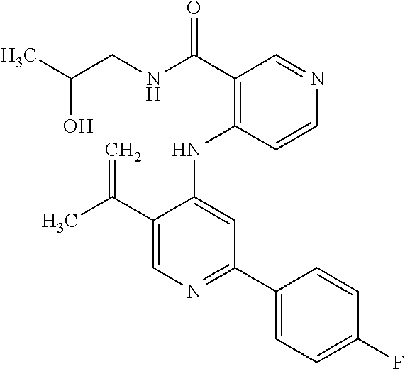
N(C1=CC(C2=CC=C(F)C=C2)=NC=C1C(C)=C)C1=C(C(NCC(C)O)=O)C=NC=C1
